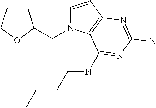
C1=CC2=C(N1CC1CCCO1)C(NCCCC)=NC(N)=N2
